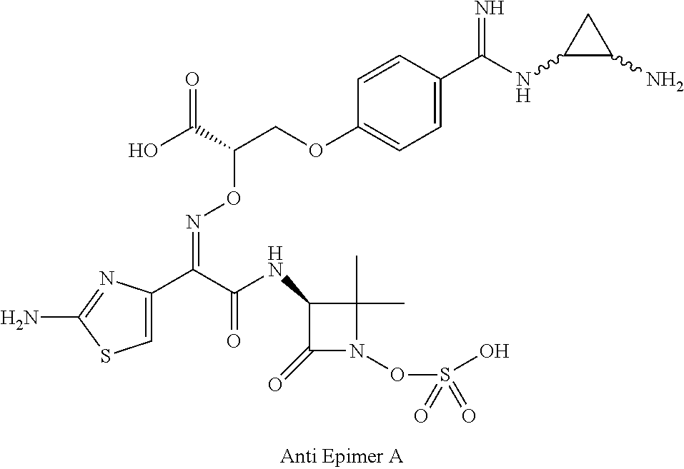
C1=C(C(C(NC2C(=O)N(OS(O)(=O)=O)C2(C)C)=O)=NOC(COC2=CC=C(C(NC3C(N)C3)=N)C=C2)C(O)=O)N=C(N)S1
